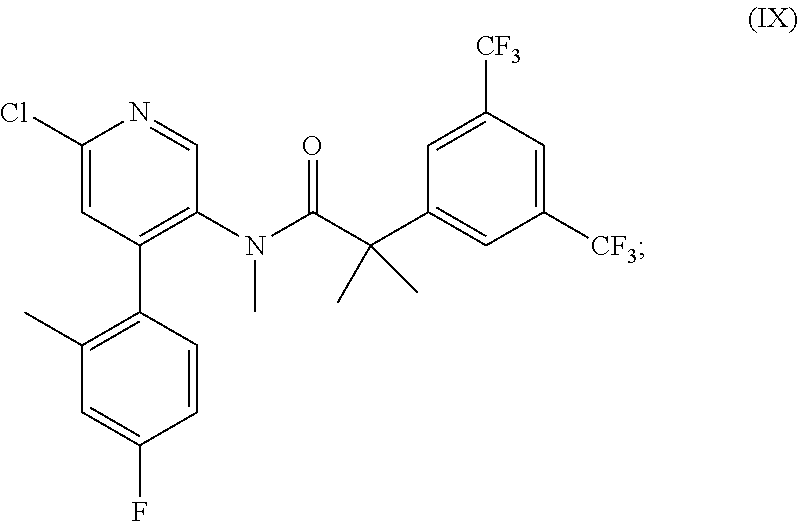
CN(C(C(C1=CC([CF3])=CC([CF3])=C1)(C)C)=O)C1=C(C2=C(C)C=C(F)C=C2)C=C(Cl)N=C1
